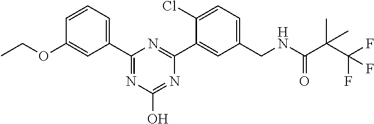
C1(C2=CC=CC(OCC)=C2)=NC(O)=NC(C2=CC(CNC(C(C(F)(F)F)(C)C)=O)=CC=C2Cl)=N1
